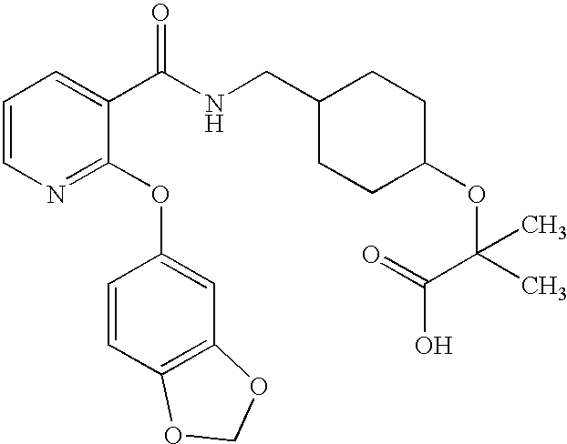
C1=CN=C(OC2=CC3=C(C=C2)OCO3)C(C(NCC2CCC(OC(C)(C(=O)O)C)CC2)=O)=C1
